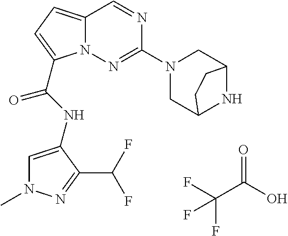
O=C(O)C(F)(F)F.N1=CC2=CC=C(C(NC3=CN(C)N=C3C(F)F)=O)N2N=C1N1CC2NC(C1)CC2
